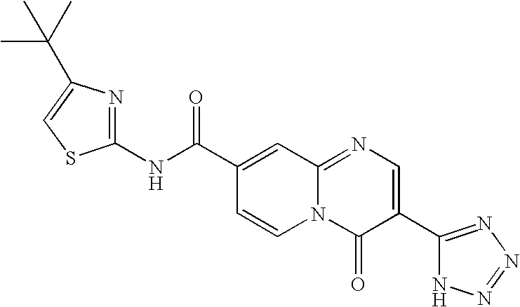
C1(NC(C2=CC3=NC=C(C4=NN=NN4)C(=O)N3C=C2)=O)=NC(C(C)(C)C)=CS1
